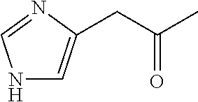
N1C=C(CC(C)=O)N=C1
